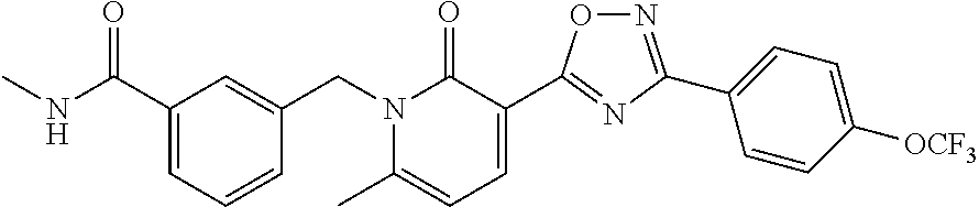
C1(C(=O)NC)=CC=CC(CN2C(C)=CC=C(C3=NC(C4=CC=C([OCF3])C=C4)=NO3)C2=O)=C1
